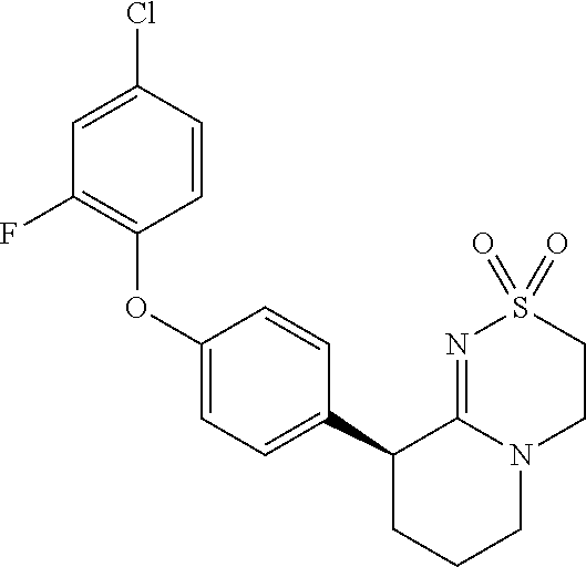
C1=C(Cl)C=CC(OC2=CC=C(C3CCCN4C3=NS(=O)(=O)CC4)C=C2)=C1F
